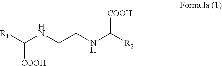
[R1]C(NCCNC([R2])[COOH])[COOH]
